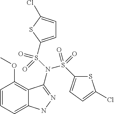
C1=CC=C2C(=C1OC)C(N(S(=O)(=O)C1=CC=C(Cl)S1)S(=O)(=O)C1=CC=C(Cl)S1)=NN2
